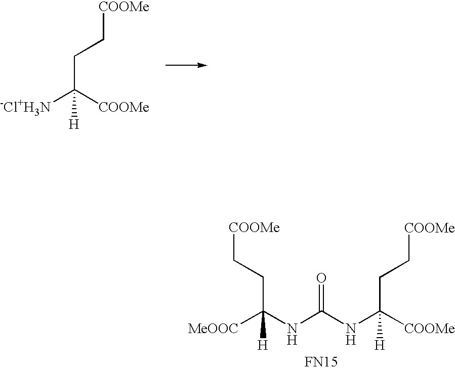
C([COOMe])(CC[COOMe])([-Cl+H3N])[H].C([COOMe])(CC[COOMe])(NC(NC([MeOOC])(CC[COOMe])[H])=O)[H].[FN15]
